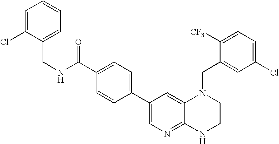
N(CC1=CC=CC=C1Cl)C(C1=CC=C(C2=CN=C3C(=C2)N(CC2=CC(Cl)=CC=C2[CF3])CCN3)C=C1)=O
